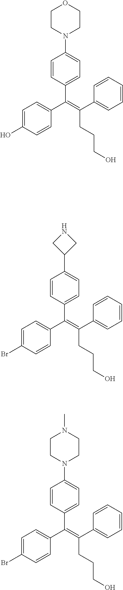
C(=C(C1=CC=CC=C1)CCCO)(C1=CC=C(Br)C=C1)C1=CC=C(C2CNC2)C=C1.C(=C(C1=CC=CC=C1)CCCO)(C1=CC=C(O)C=C1)C1=CC=C(N2CCOCC2)C=C1.C(=C(C1=CC=CC=C1)CCCO)(C1=CC=C(Br)C=C1)C1=CC=C(N2CCN(C)CC2)C=C1
